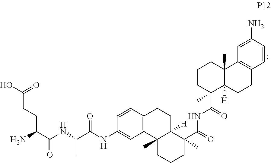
NC(C(NC(C(NC1=CC2=C(C=C1)CCC1([H])C2(C)CCCC1(C(=O)NC(C1(C)C2([H])C(C)(CCC1)C1=C(CC2)C=CC(N)=C1)=O)C)=O)C)=O)CCC(O)=O
